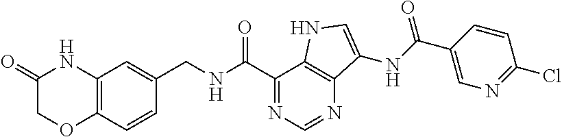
O=C1COC2=C(N1)C=C(CNC(C1=NC=NC3=C1NC=C3NC(C1=CN=C(Cl)C=C1)=O)=O)C=C2
